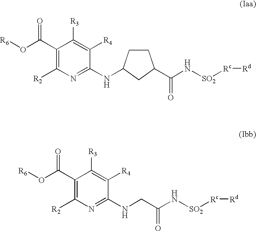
C1CC(NC2=NC([R2])=C(C(O[R6])=O)C([R3])=C2[R4])CC1C(N[SO2][Rc][Rd])=O.C(NC1=NC([R2])=C(C(O[R6])=O)C([R3])=C1[R4])C(N[SO2][Rc][Rd])=O
